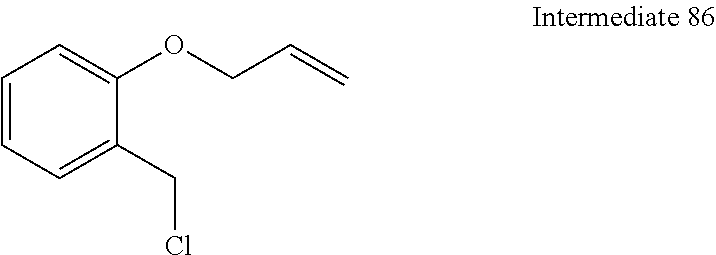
C1=CC=C(CCl)C(OCC=C)=C1
